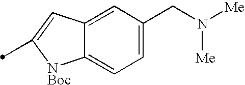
C12=CC(CN([Me])[Me])=CC=C1[NBoc]C(C)=C2
